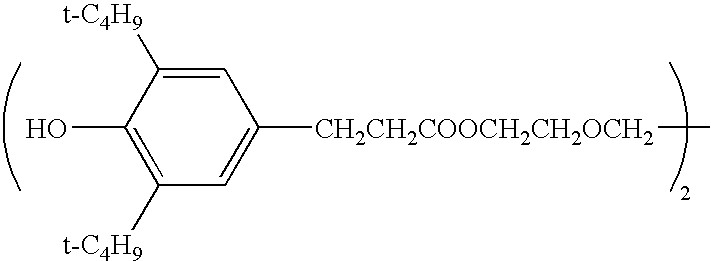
C1=C([CH2CH2COOCH2CH2OCH2]C)C=C([t-C4H9])C(O)=C1[t-C4H9]
